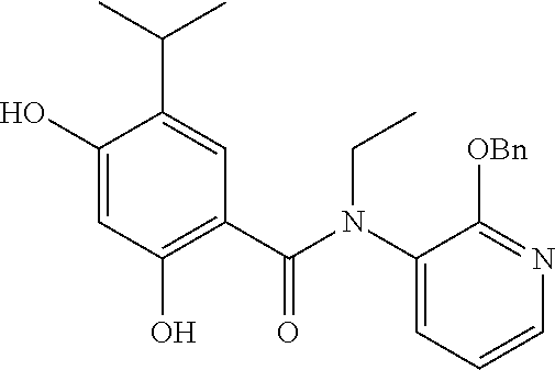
C1(O)=CC(O)=C(C(N(C2=CC=CN=C2[OBn])CC)=O)C=C1C(C)C
